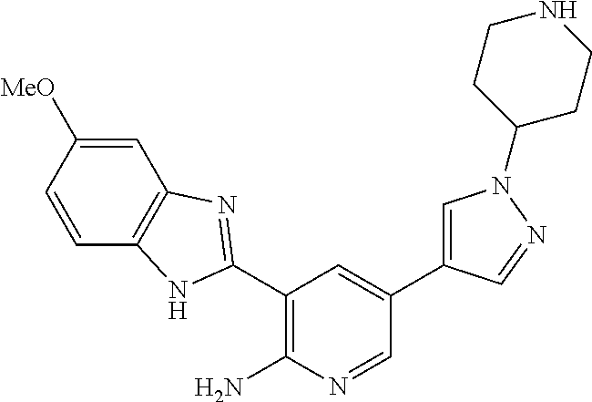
C1(C2=NC3=C(C=CC([MeO])=C3)N2)=C(N)N=CC(C2=CN(C3CCNCC3)N=C2)=C1
